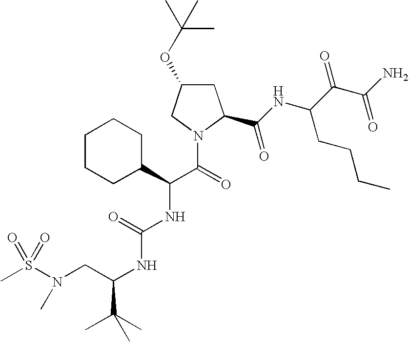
CS(N(CC(NC(NC(C(=O)N1C(C(NC(C(C(N)=O)=O)CCCC)=O)CC(OC(C)(C)C)C1)C1CCCCC1)=O)C(C)(C)C)C)(=O)=O
